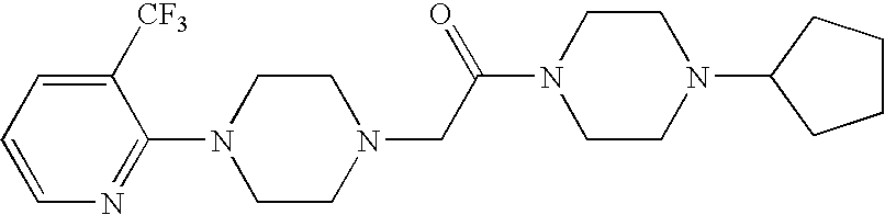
N1(CC(N2CCN(C3CCCC3)CC2)=O)CCN(C2=NC=CC=C2[CF3])CC1
